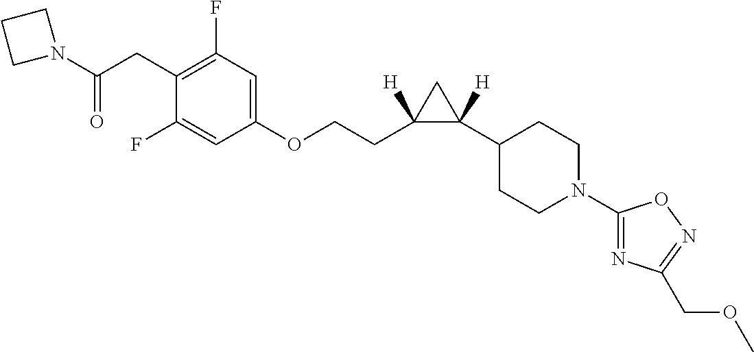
N1(C(CC2=C(F)C=C(OCCC3([H])C(C4CCN(C5=NC(COC)=NO5)CC4)([H])C3)C=C2F)=O)CCC1
